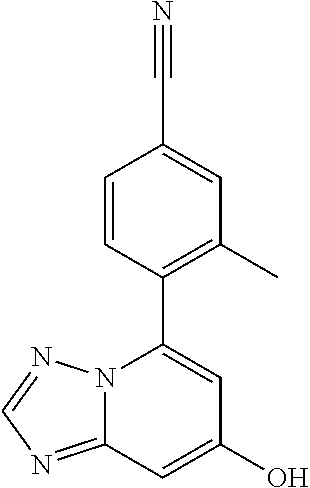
C1=CC(C2=CC(O)=CC3=NC=NN23)=C(C)C=C1C#N
